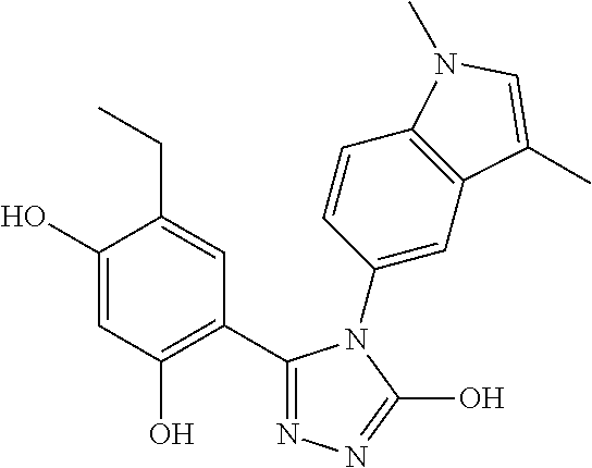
C1(C2=C(O)C=C(O)C(CC)=C2)=NN=C(O)N1C1=CC2=C(C=C1)N(C)C=C2C
